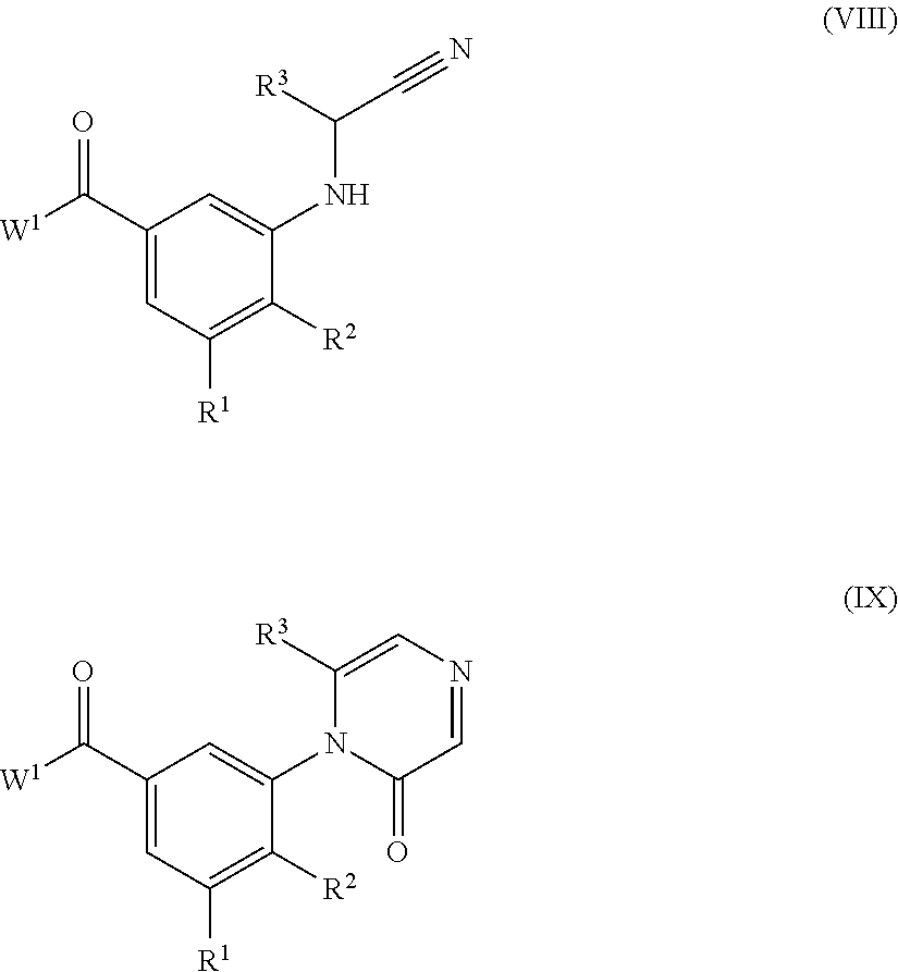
[W1]C(C1=CC([R1])=C([R2])C(N2C(=O)C=NC=C2[R3])=C1)=O.[W1]C(C1=CC([R1])=C([R2])C(NC(C#N)[R3])=C1)=O
